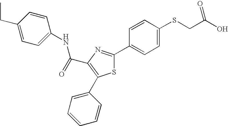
C(C1=C(C2=CC=CC=C2)SC(C2=CC=C(SCC(O)=O)C=C2)=N1)(NC1=CC=C(CC)C=C1)=O
